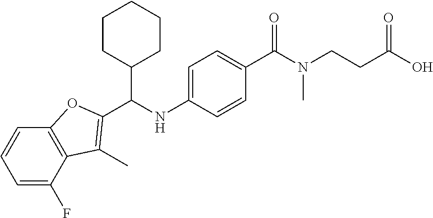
C12=C(C(F)=CC=C1)C(C)=C(C(NC1=CC=C(C(N(CCC(O)=O)C)=O)C=C1)C1CCCCC1)O2
